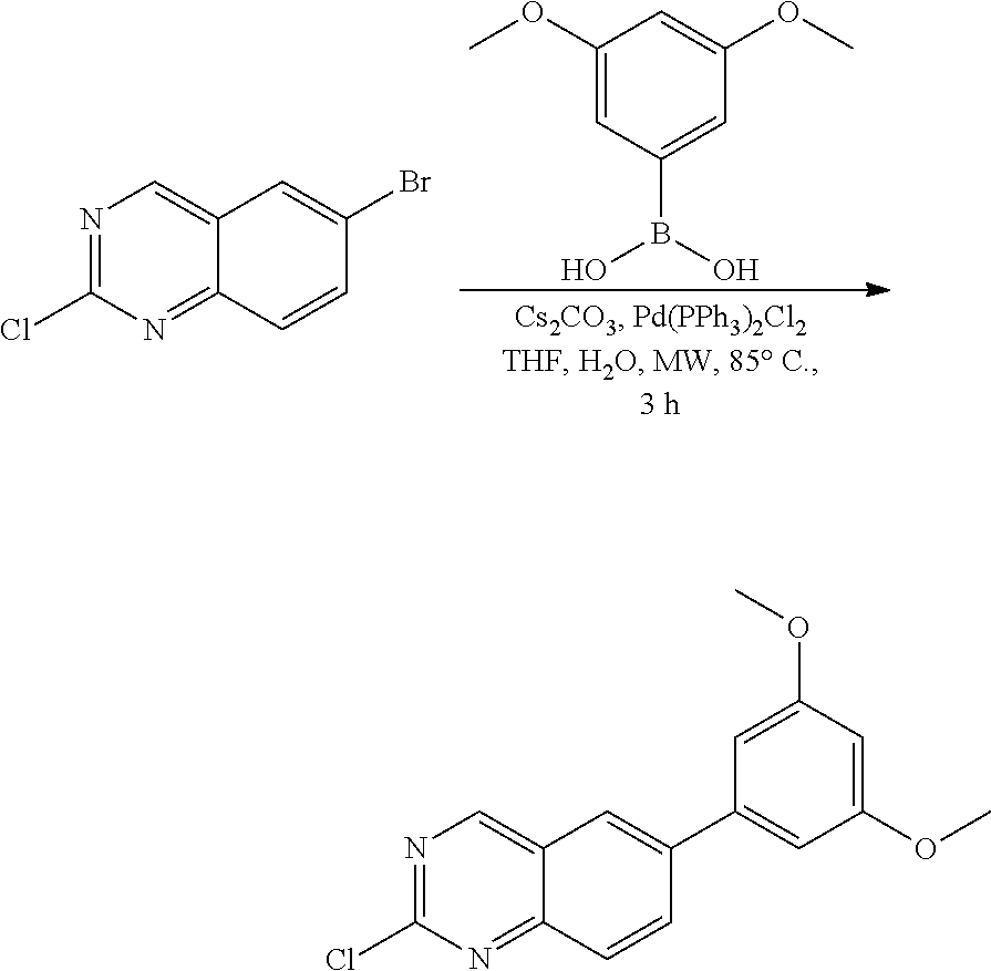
C1(OC)=CC(B(O)O)=CC(OC)=C1.N1=C(Cl)N=C2C(=C1)C=C(Br)C=C2.N1=C(Cl)N=C2C(=C1)C=C(C1=CC(OC)=CC(OC)=C1)C=C2
